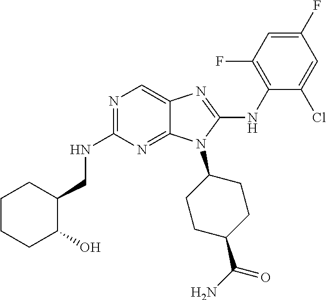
N1=C(NCC2CCCCC2O)N=C2C(=C1)N=C(NC1=C(F)C=C(F)C=C1Cl)N2C1CCC(C(N)=O)CC1
